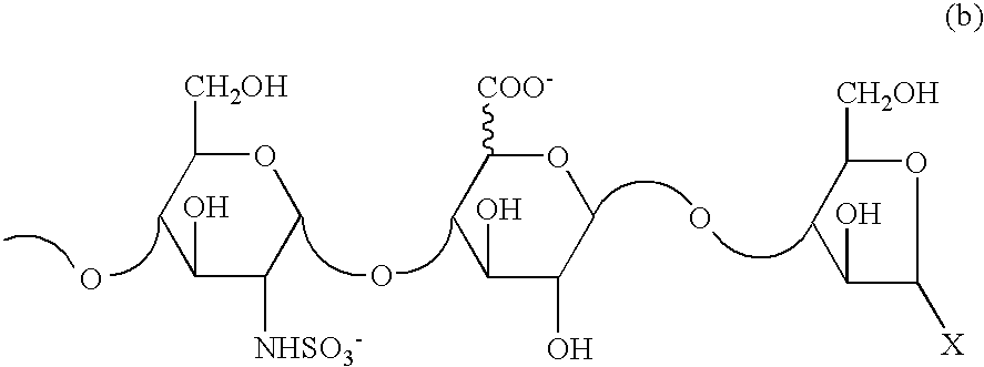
C1([CH2OH])CC(O)C([NHSO3-])CO1.O.O.C1([COO-])CC(O)C(O)CO1.O.C1([CH2OH])CC(O)C([X])O1
